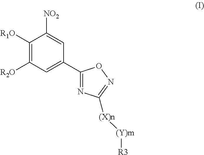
C1([R1O])=C([R2O])C=C(C2=NC([(X)n][(Y)m][R3])=NO2)C=C1[NO2]
